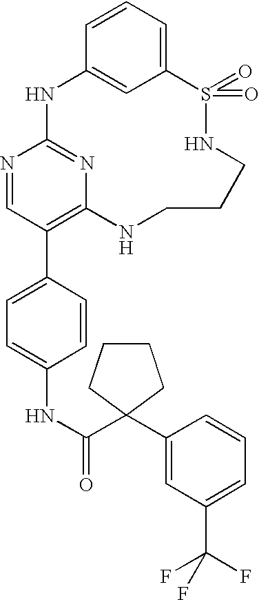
C12=CC=CC(=C1)NC1=NC(=C(C3=CC=C(NC(C4(C5=CC(C(F)(F)F)=CC=C5)CCCC4)=O)C=C3)C=N1)NCCCNS2(=O)=O
